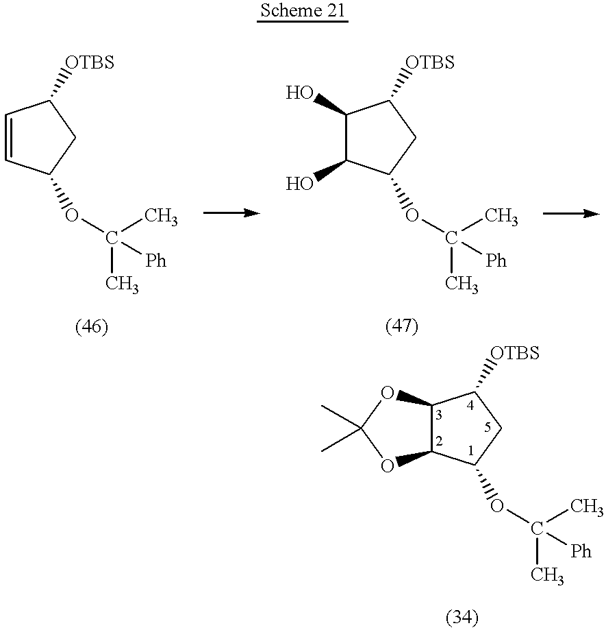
C1=CC(OC(C)(C)[Ph])CC1[OTBS].C1(O)C(O)C(OC(C)(C)[Ph])CC1[OTBS].C12C(C(OC(C)(C)[Ph])CC1[OTBS])OC(C)(C)O2
